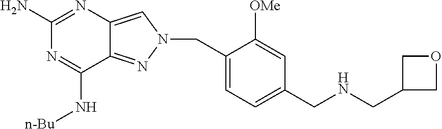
N1=C(N)N=C(N[n-Bu])C2=NN(CC3=CC=C(CNCC4COC4)C=C3[OMe])C=C12
